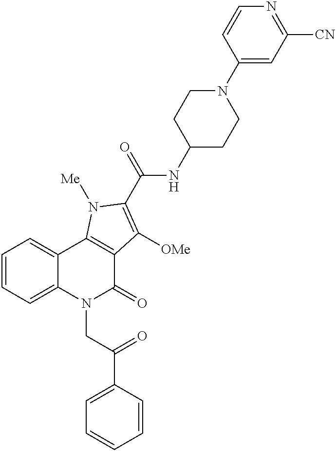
C1=CC=CC(C(=O)CN2C(=O)C3=C(C4=CC=CC=C24)N([Me])C(C(=O)NC2CCN(C4=CC([CN])=NC=C4)CC2)=C3[OMe])=C1
